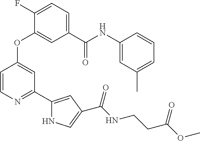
O(C1=CC(C2=CC(C(NCCC(OC)=O)=O)=CN2)=NC=C1)C1=CC(C(NC2=CC(C)=CC=C2)=O)=CC=C1F
